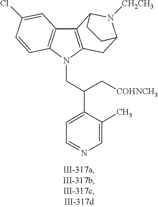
C12=C(N(CC(C3=CC=NC=C3C)C[COHNCH3])C3=C1C=C(Cl)C=C3)CC1N([CH2CH3])C2CC1
